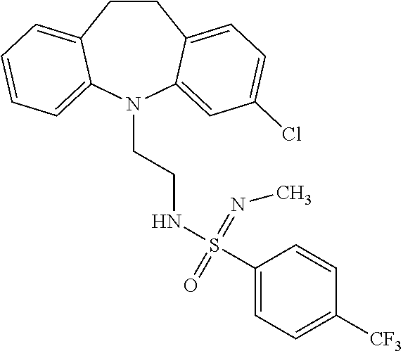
C1CC2=CC=C(Cl)C=C2N(CCNS(=NC)(=O)C2=CC=C([CF3])C=C2)C2=CC=CC=C12
